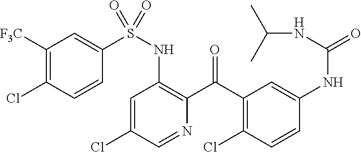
C1=C(Cl)C=NC(C(C2=C(Cl)C=CC(NC(=O)NC(C)C)=C2)=O)=C1NS(=O)(C1=CC([F3C])=C(Cl)C=C1)=O
